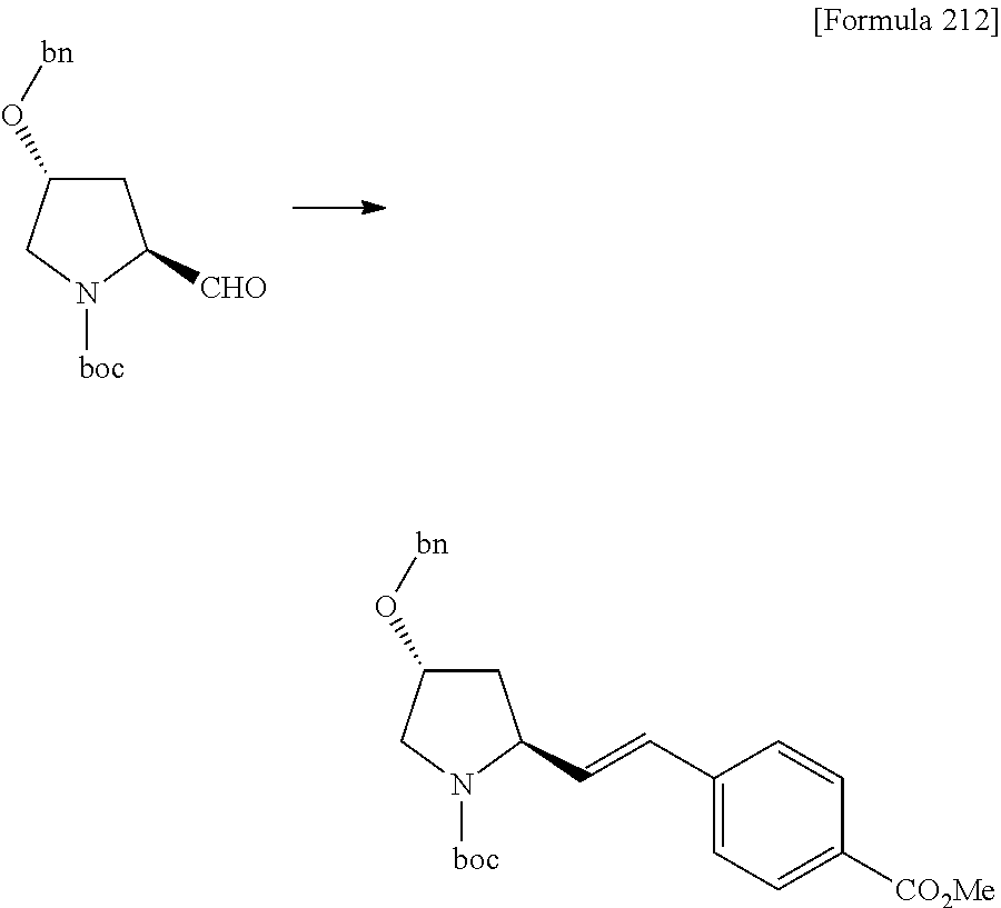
C1C(O[bn])CN([boc])C1[CHO].C1C(O[bn])CN([boc])C1C=CC1=CC=C([CO2Me])C=C1
